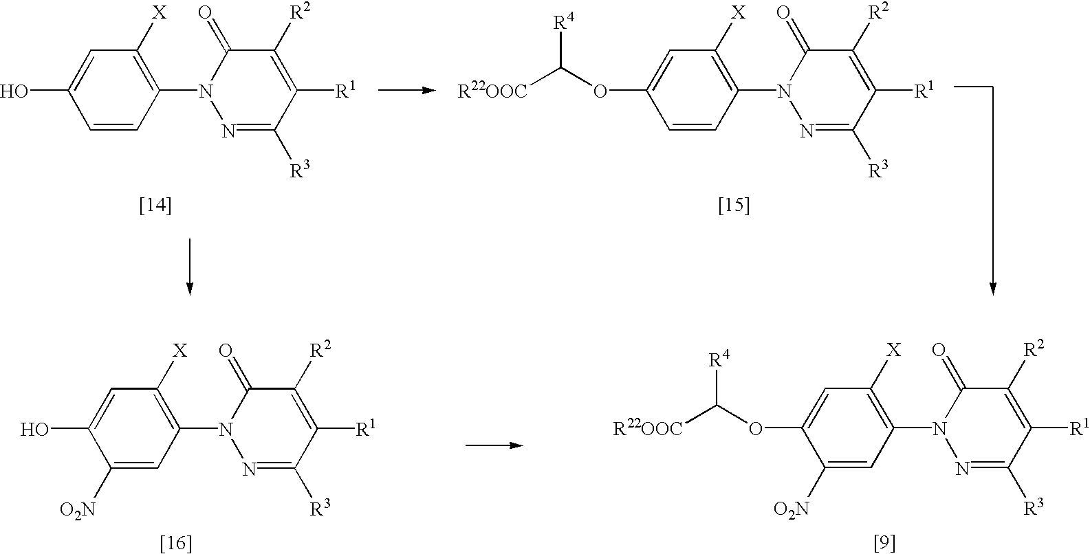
C1=CC(N2N=C([R3])C([R1])=C([R2])C2=O)=C([X])C=C1O.C1=CC(N2N=C([R3])C([R1])=C([R2])C2=O)=C([X])C=C1OC([R22OOC])[R4].C1([O2N])=CC(N2N=C([R3])C([R1])=C([R2])C2=O)=C([X])C=C1O.C1([O2N])=CC(N2N=C([R3])C([R1])=C([R2])C2=O)=C([X])C=C1OC([R22OOC])[R4]
